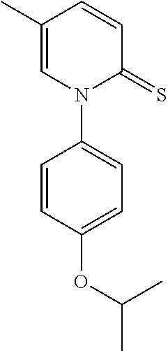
C1=CC(C)=CN(C2=CC=C(OC(C)C)C=C2)C1=S
